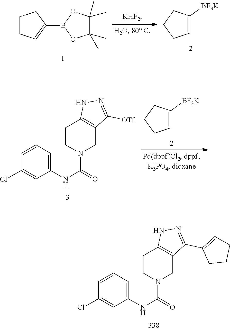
C1=CC=C(NC(=O)N2CC3=C(CC2)NN=C3C2=CCCC2)C=C1Cl.C1CC=C(B2OC(C)(C)C(C)(C)O2)C1.C1=C([BF3K])CCC1.C1=CC=C(NC(=O)N2CC3=C(CC2)NN=C3[OTf])C=C1Cl.C1=C([BF3K])CCC1
